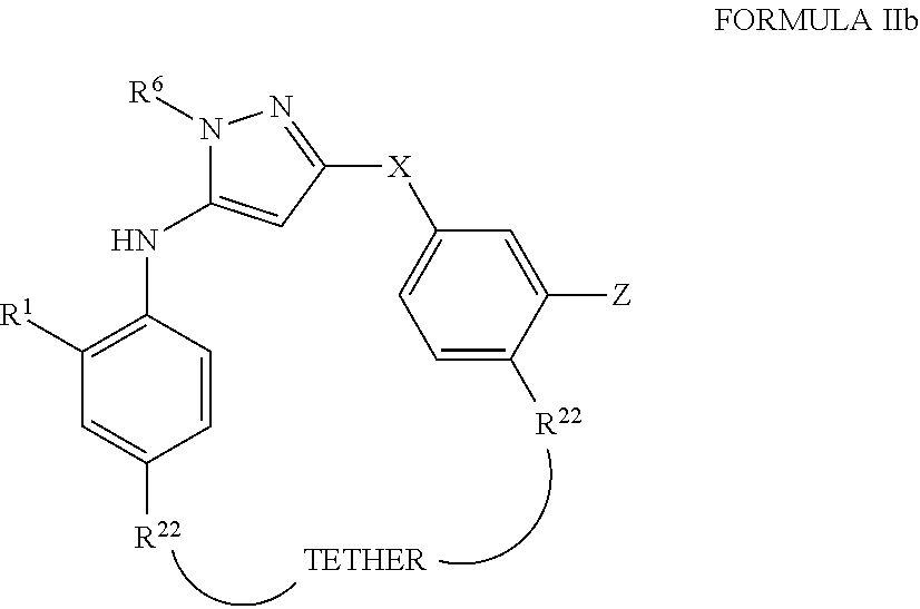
C1=C([R22])C=CC(NC2=CC([X]C3=CC=C([R22])C([Z])=C3)=NN2[R6])=C1[R1]
